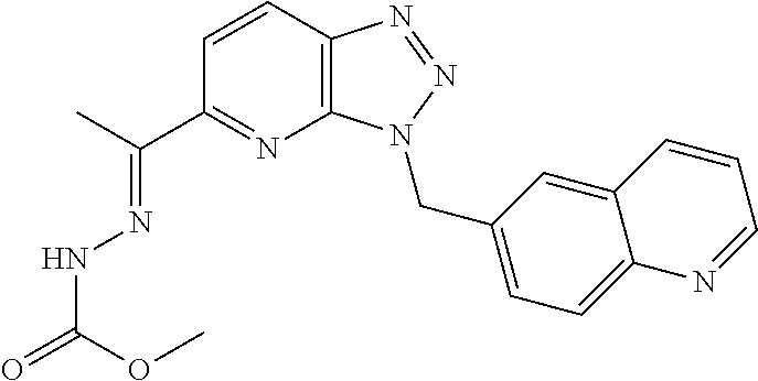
C(C)(C1=NC2=C(C=C1)N=NN2CC1=CC=C2C(=C1)C=CC=N2)=NNC(=O)OC
